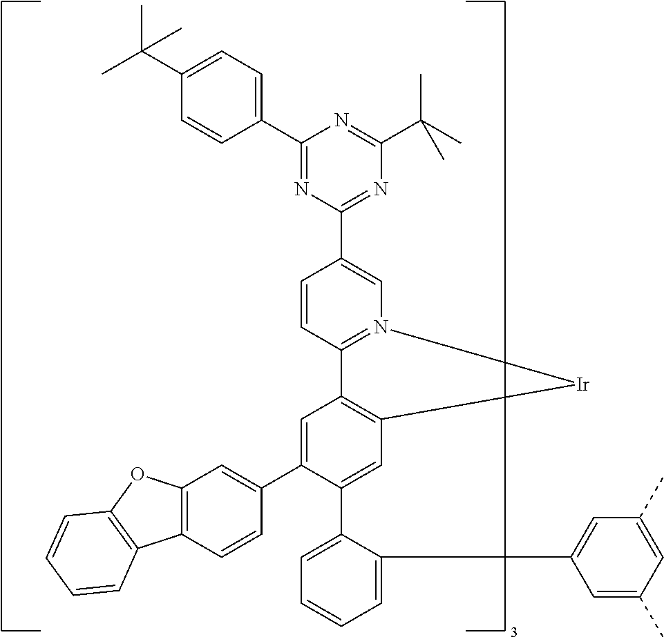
C12=C(C=CC(C3=CC4=C(C=C3C3=CC=CC=C3C3=CC(C)=CC(C)=C3)[Ir]N3=C4C=CC(C4=NC(C(C)(C)C)=NC(C5=CC=C(C(C)(C)C)C=C5)=N4)=C3)=C1)C1=C(O2)C=CC=C1
